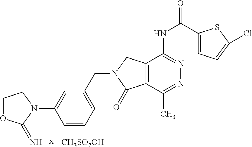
C1OC(=N)N(C2=CC(CN3C(=O)C4=C(C3)C(NC(C3=CC=C(Cl)S3)=O)=NN=C4C)=CC=C2)C1.[x].[CH3SO2OH]
